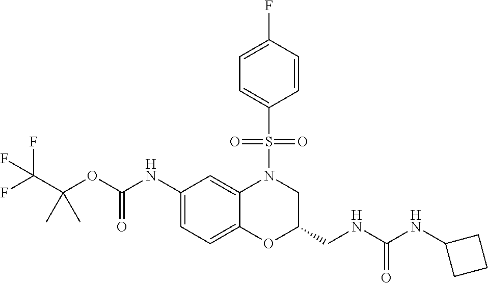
C1(NC(OC(C(F)(F)F)(C)C)=O)=CC=C2C(=C1)N(S(C1=CC=C(F)C=C1)(=O)=O)CC(CNC(NC1CCC1)=O)O2
